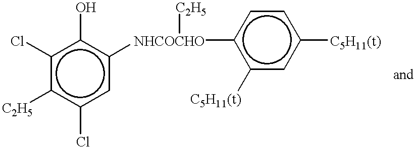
c1(Cl)c(O)c([NHCOCHO]([C2H5])c2c([C5H11(t)])cc([C5H11(t)])cc2)cc(Cl)c1[C2H5]
